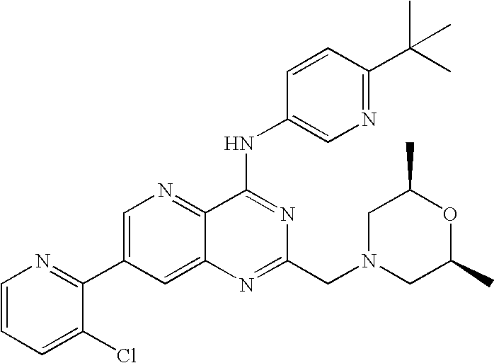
C1=CC=C(Cl)C(C2=CN=C3C(=C2)N=C(CN2CC(C)OC(C)C2)N=C3NC2=CN=C(C(C)(C)C)C=C2)=N1
